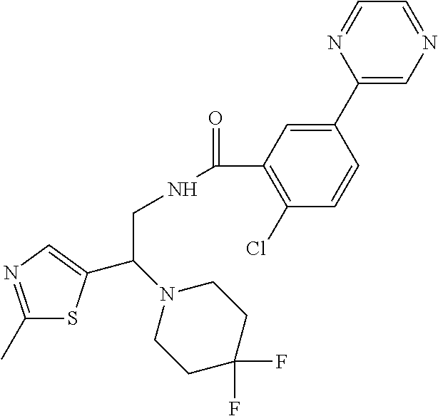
C1(C)=NC=C(C(N2CCC(F)(F)CC2)CNC(=O)C2=C(Cl)C=CC(C3=CN=CC=N3)=C2)S1
